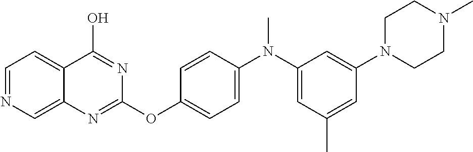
C1=NC=C2C(=C1)C(O)=NC(OC1=CC=C(N(C)C3=CC(C)=CC(N4CCN(C)CC4)=C3)C=C1)=N2
